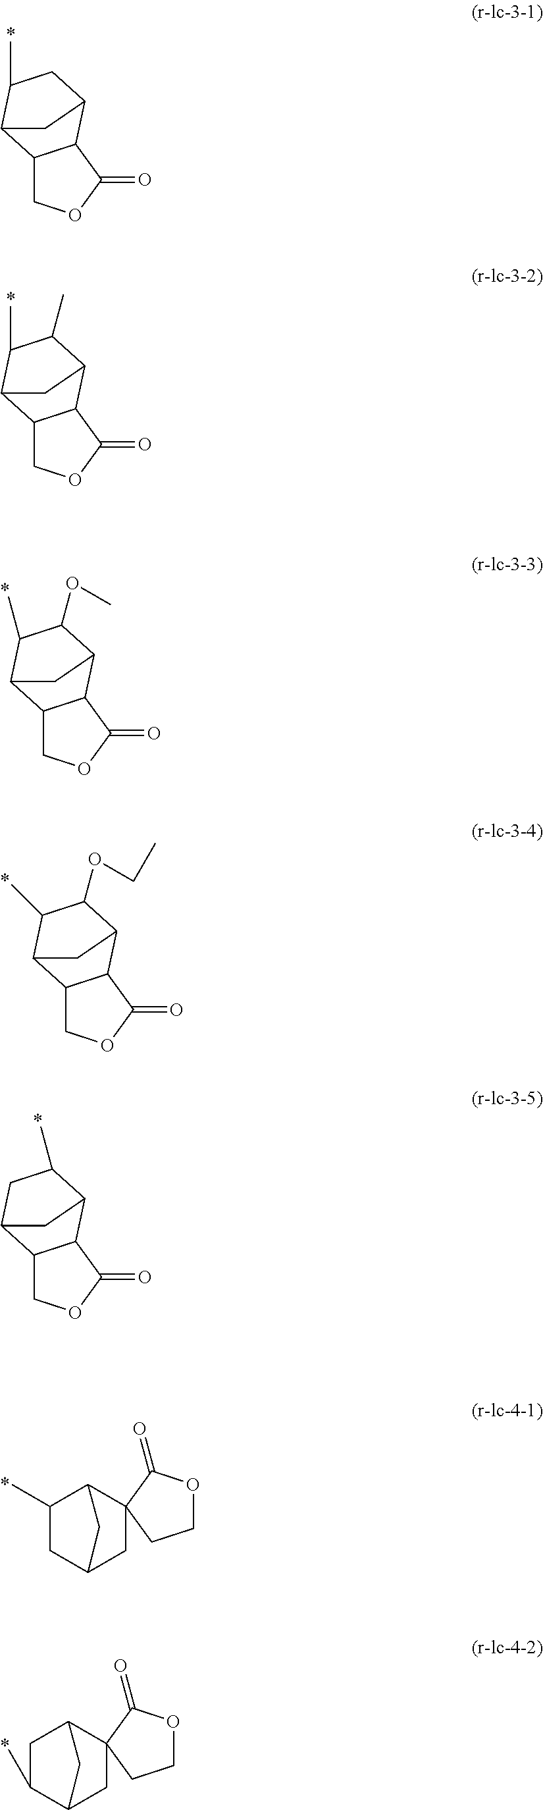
C12COC(=O)C1C1CC(C)C2C1.C12COC(=O)C1C1C(C)C(C)C2C1.C12COC(=O)C1C1C(OC)C(C)C2C1.C12COC(=O)C1C1C(OCC)C(C)C2C1.C12COC(=O)C1C1C(C)CC2C1.C1C(C)C2C3(CC1C2)C(=O)OCC3.C1(C)CC2C3(CC1C2)C(=O)OCC3
